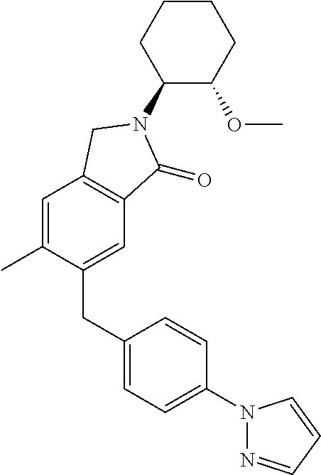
C1=C(C)C(CC2=CC=C(N3N=CC=C3)C=C2)=CC2=C1CN(C1C(OC)CCCC1)C2=O
